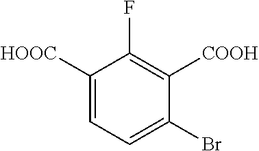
C1([HOOC])=CC=C(Br)C([COOH])=C1F
